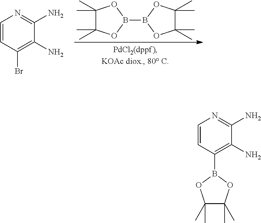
C1(C)(C)C(C)(C)OB(B2OC(C)(C)C(C)(C)O2)O1.C1=CC(Br)=C(N)C(N)=N1.C1=CC(B2OC(C)(C)C(C)(C)O2)=C(N)C(N)=N1
